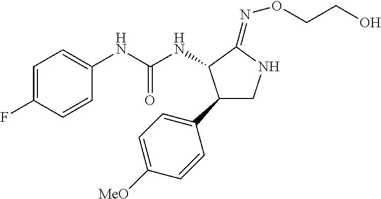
C1=C(F)C=CC(NC(NC2C(C3=CC=C([MeO])C=C3)CNC2=NOCCO)=O)=C1
